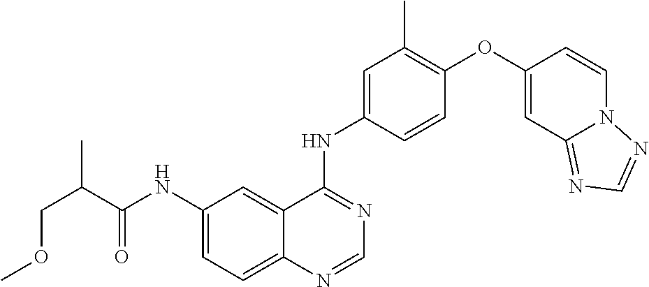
C12=CC=C(NC(C(COC)C)=O)C=C1C(NC1=CC(C)=C(OC3=CC4=NC=NN4C=C3)C=C1)=NC=N2
